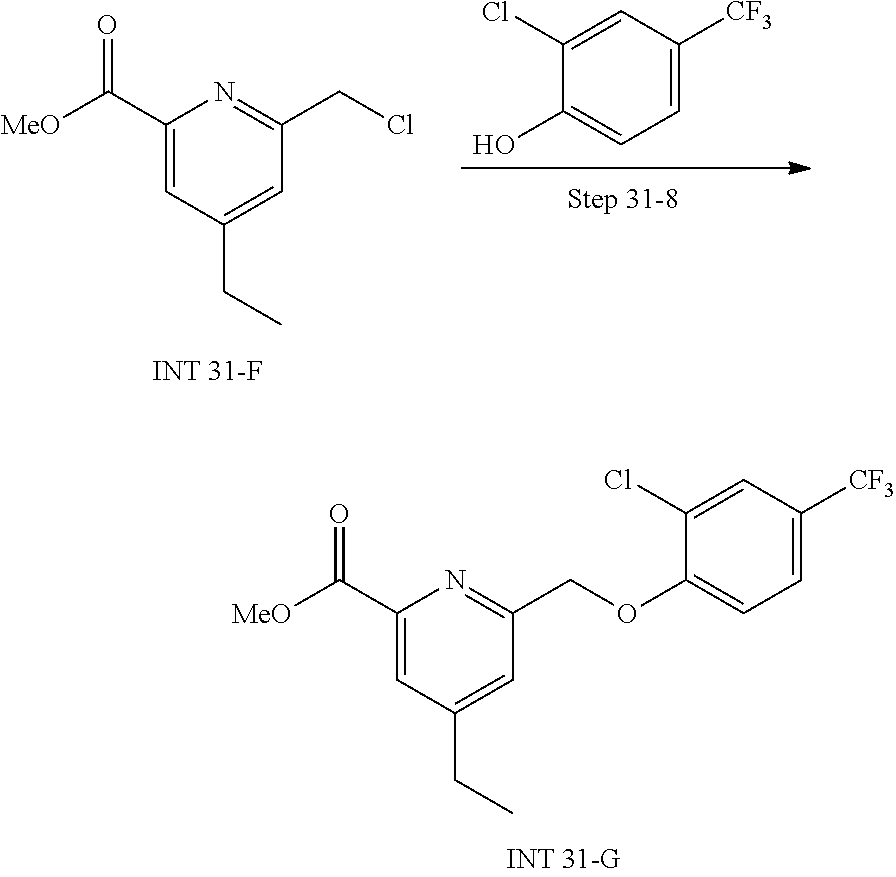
C1(C([MeO])=O)=CC(CC)=CC(COC2=CC=C([CF3])C=C2Cl)=N1.C1(O)=CC=C([CF3])C=C1Cl.C1(C([MeO])=O)=CC(CC)=CC(CCl)=N1
